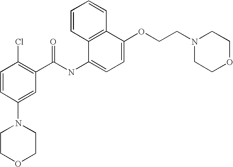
C1=CC(N2CCOCC2)=CC(C(NC2=CC=C(OCCN3CCOCC3)C3=C2C=CC=C3)=O)=C1Cl
